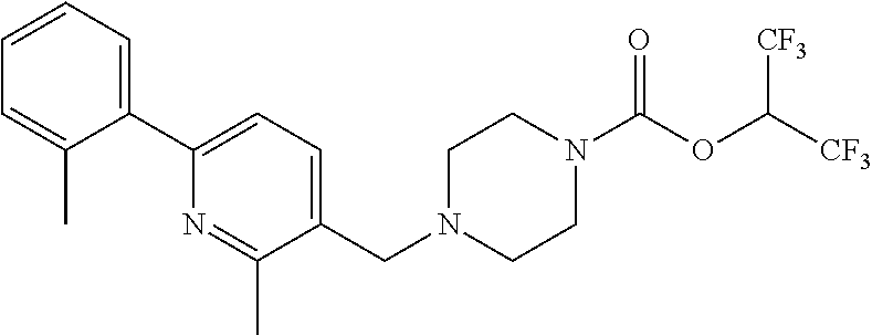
C1=CC=C(C2=CC=C(CN3CCN(C(=O)OC([CF3])[CF3])CC3)C(C)=N2)C(C)=C1
